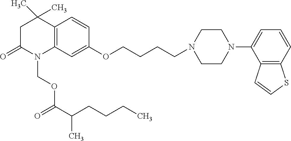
C12=C(C=C(OCCCCN3CCN(C4=CC=CC5=C4C=CS5)CC3)C=C1)N(COC(C(CCCC)C)=O)C(=O)CC2(C)C
